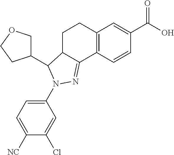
C1C2C(=NN(C3=CC=C([NC])C(Cl)=C3)C2C2COCC2)C2=C(C1)C=C(C(O)=O)C=C2
